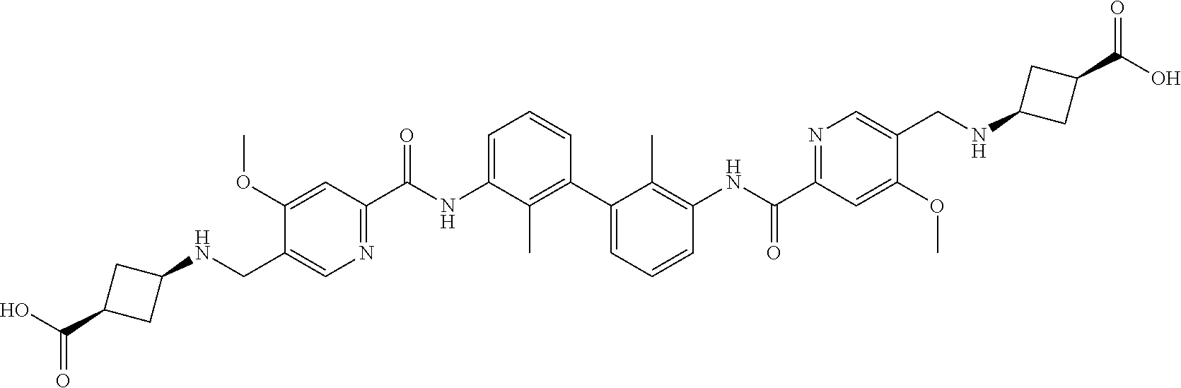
C1(OC)=CC(C(NC2=CC=CC(C3=CC=CC(NC(C4=NC=C(CNC5CC(C(O)=O)C5)C(OC)=C4)=O)=C3C)=C2C)=O)=NC=C1CNC1CC(C(O)=O)C1
